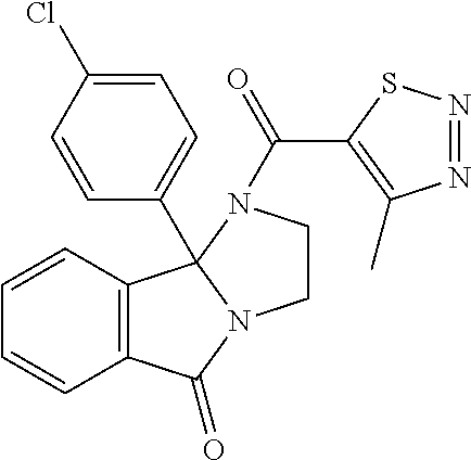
C1=CC2=C(C=C1)C(=O)N1CCN(C(C3=C(C)N=NS3)=O)C21C1=CC=C(Cl)C=C1
